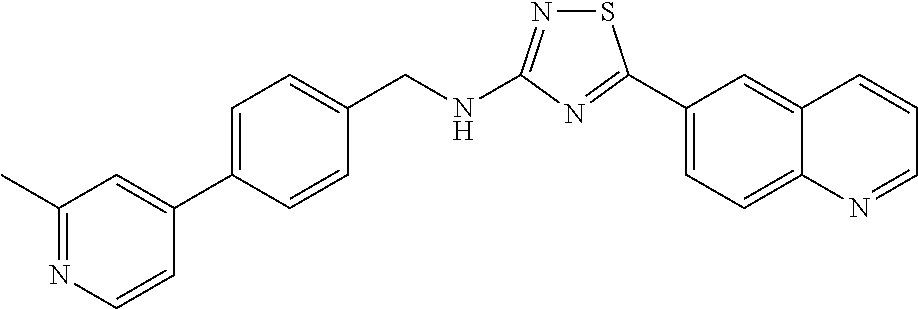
C1(C2=NC(NCC3=CC=C(C4=CC(C)=NC=C4)C=C3)=NS2)=CC=C2C(=C1)C=CC=N2
